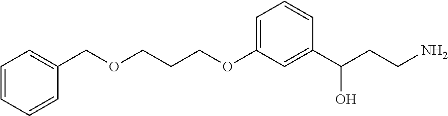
C1=C(OCCCOCC2=CC=CC=C2)C=C(C(CCN)O)C=C1
